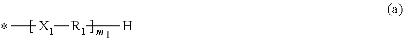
C[X1][R1][H]
